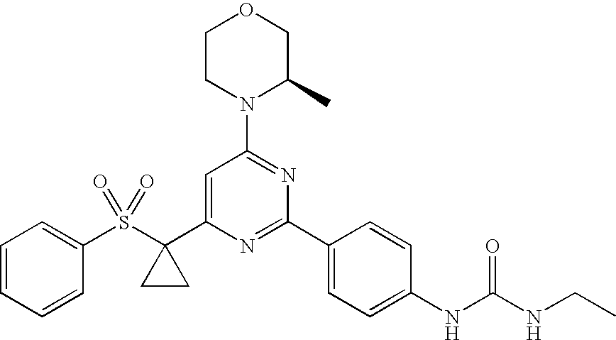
C1=CC=CC(S(C2(C3=CC(N4C(C)COCC4)=NC(C4=CC=C(NC(NCC)=O)C=C4)=N3)CC2)(=O)=O)=C1
